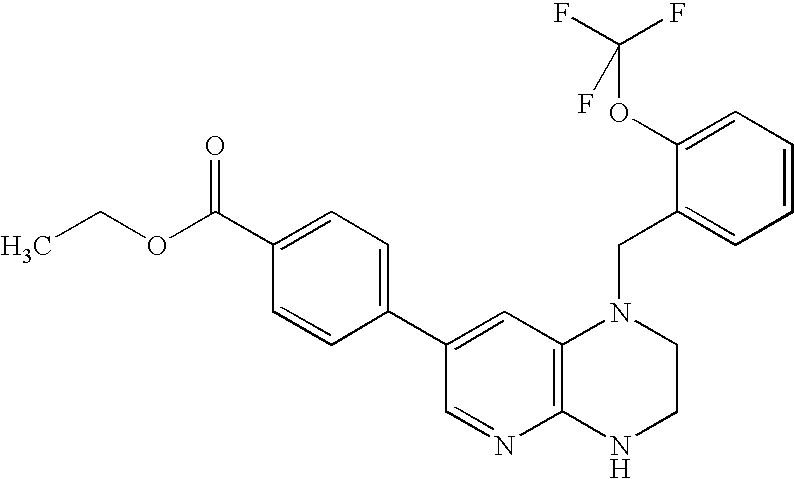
C1(C2=CC=C(C(OCC)=O)C=C2)=CC2=C(N=C1)NCCN2CC1=CC=CC=C1OC(F)(F)F
